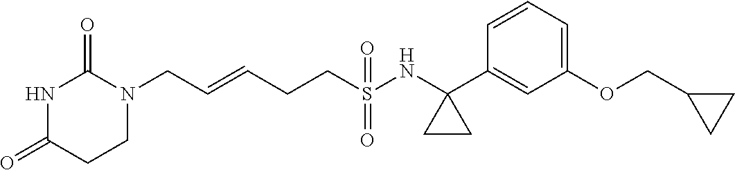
N1(CC=CCCS(NC2(C3=CC(OCC4CC4)=CC=C3)CC2)(=O)=O)C(=O)NC(=O)CC1
